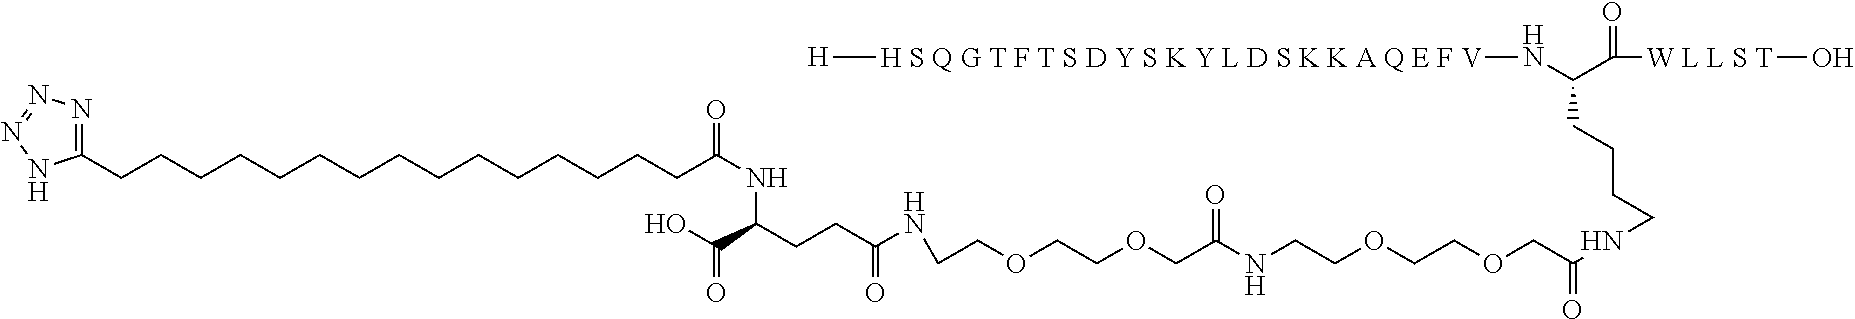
C1(CCCCCCCCCCCCCCCC(NC(CCC(NCCOCCOCC(NCCOCCOCC(NCCCCC(N[H S Q G T F T S D Y S K Y L D S K K A Q E F V][H])C([W L L S T]O)=O)=O)=O)=O)C(O)=O)=O)=NN=NN1
